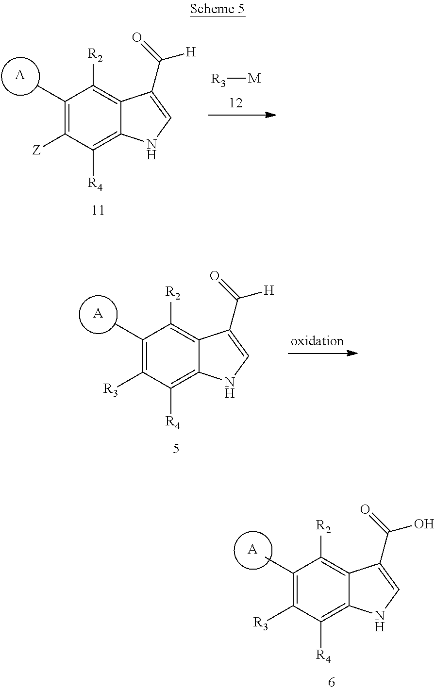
C1(C)=C([Z])C([R4])=C2C(=C1[R2])C(C(=O)[H])=CN2.[A].[R3][M].C1(C)=C([R3])C([R4])=C2C(=C1[R2])C(C(=O)[H])=CN2.[A].C1([R3])=C(C)C([R2])=C2C(=C1[R4])NC=C2C(=O)O.[A]
